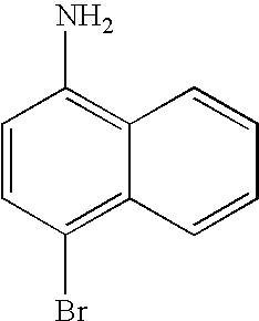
C1=CC(Br)=C2C(=C1N)C=CC=C2
